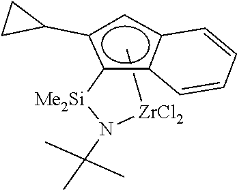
C[ZrCl2]N([Me2Si]c1c2c(cc1C1CC1)C=CC=C2)C(C)(C)C
